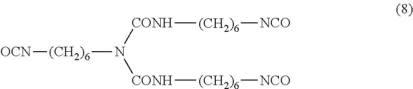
[(CH2)6](N([CONH][(CH2)6][NCO])[CONH][(CH2)6][NCO])[OCN]
